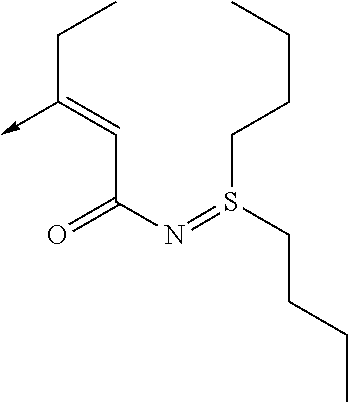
C(C(N=S(CCCC)CCCC)=O)=C(->C)CC
